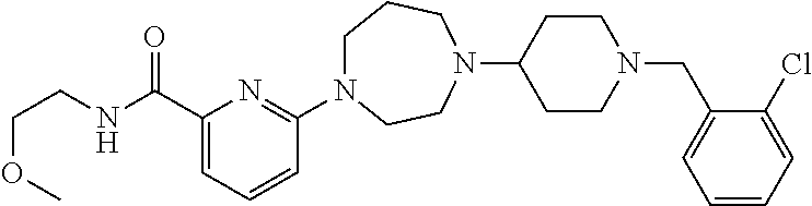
C1N(C2=NC(C(NCCOC)=O)=CC=C2)CCN(C2CCN(CC3=CC=CC=C3Cl)CC2)CC1
